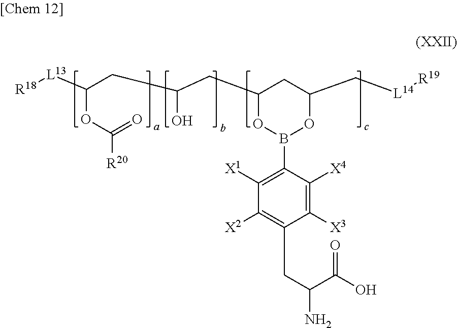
C1(CC(CC(OC(=O)[R20])[L13][R18])O)OB(C2=C([X1])C([X2])=C(CC(C(O)=O)N)C([X3])=C2[X4])OC(C[L14][R19])C1
